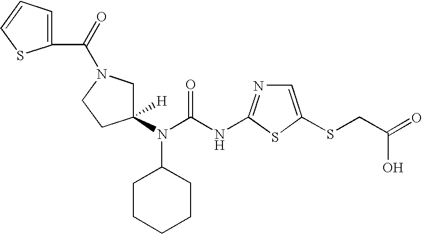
C1=C(SCC(=O)O)SC(NC(N(C2([H])CN(C(=O)C3=CC=CS3)CC2)C2CCCCC2)=O)=N1
